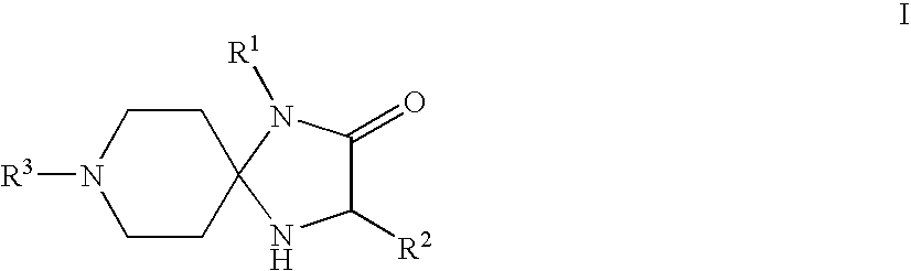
N1([R3])CCC2(CC1)NC([R2])C(=O)N2[R1]
